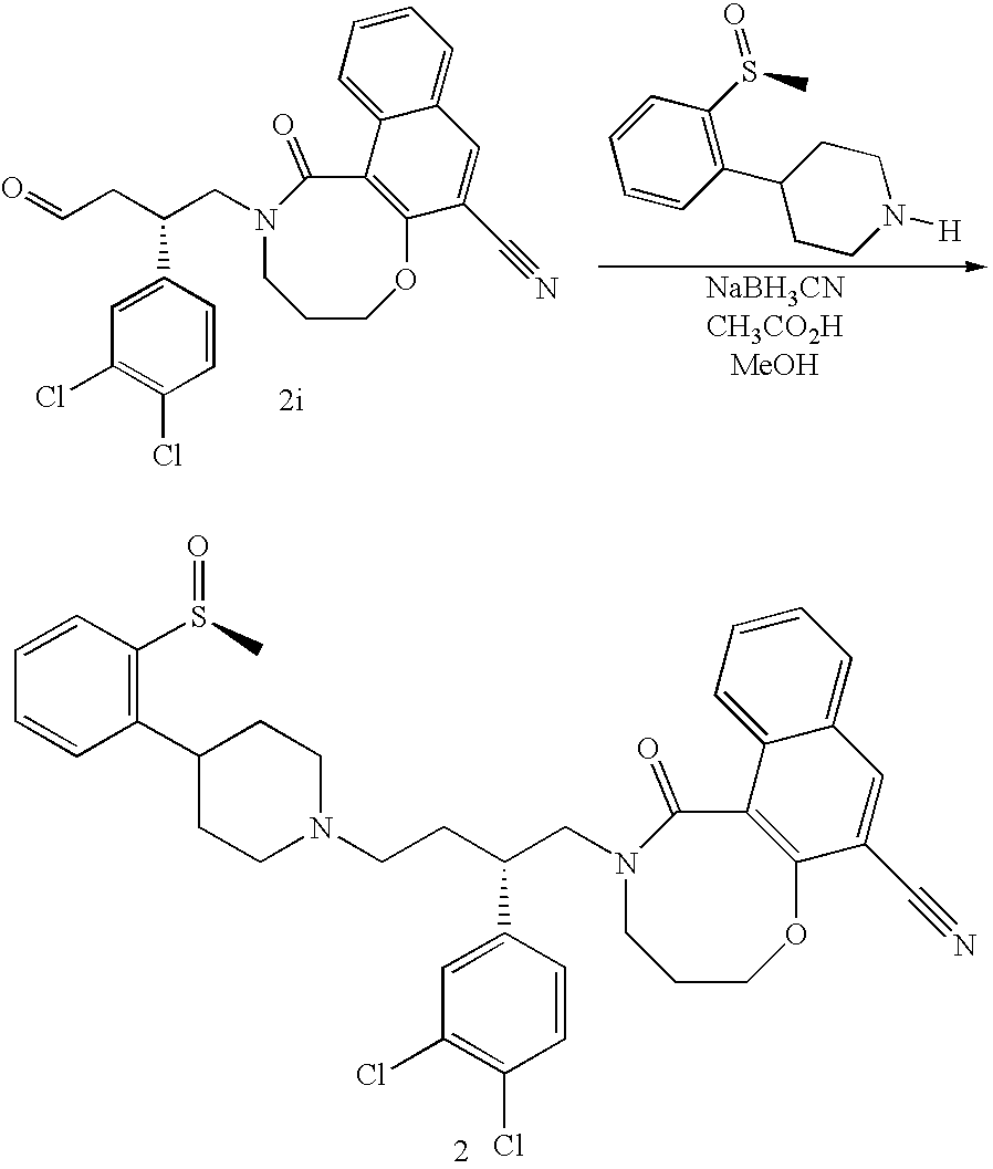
C1=C(C(CCN2CCC(C3=C(S(C)=O)C=CC=C3)CC2)CN2C(=O)C3=C(OCCC2)C(C#N)=CC2=CC=CC=C32)C=CC(Cl)=C1Cl.C1(C2=C(S(C)=O)C=CC=C2)CCN([H])CC1.C1=C(C(CC=O)CN2C(=O)C3=C(OCCC2)C(C#N)=CC2=CC=CC=C32)C=CC(Cl)=C1Cl
